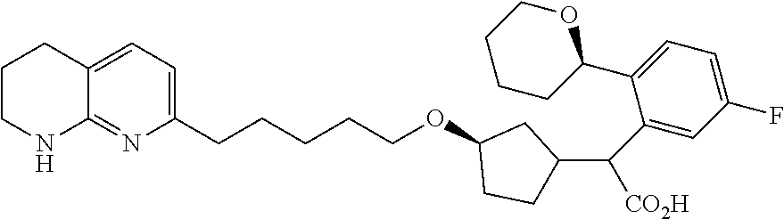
C1CNC2=NC(CCCCCOC3CC(C(C4=CC(F)=CC=C4C4OCCCC4)[CO2H])CC3)=CC=C2C1
